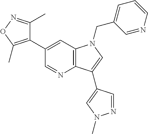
C1(C2=CC3=C(N=C2)C(C2=CN(C)N=C2)=CN3CC2=CC=CN=C2)=C(C)ON=C1C
